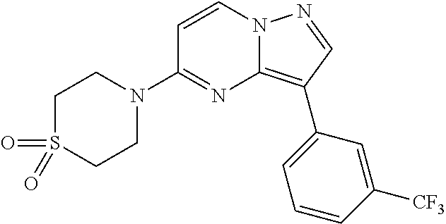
C1N(C2=NC3=C(C4=CC=CC([CF3])=C4)C=NN3C=C2)CCS(=O)(=O)C1
